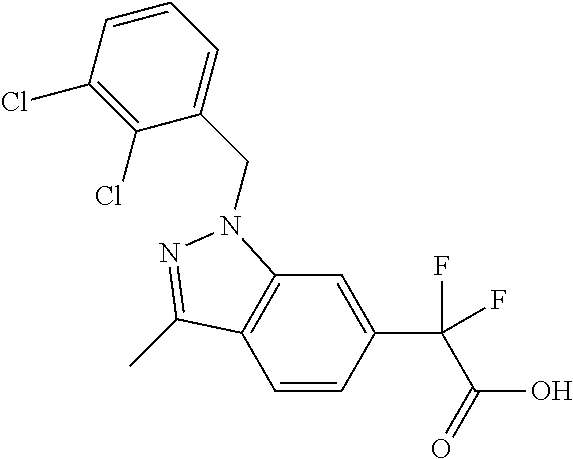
C1=CC(C(C(O)=O)(F)F)=CC2=C1C(C)=NN2CC1=CC=CC(Cl)=C1Cl
